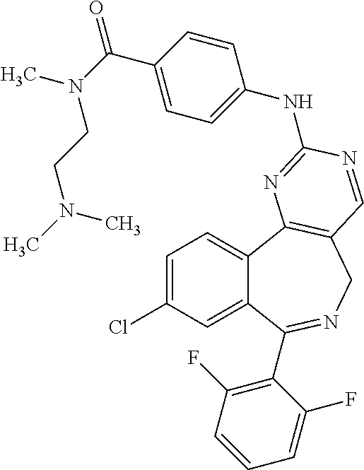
C1=C(Cl)C=C2C(=C1)C1=C(CN=C2C2=C(F)C=CC=C2F)C=NC(NC2=CC=C(C(=O)N(C)CCN(C)C)C=C2)=N1
